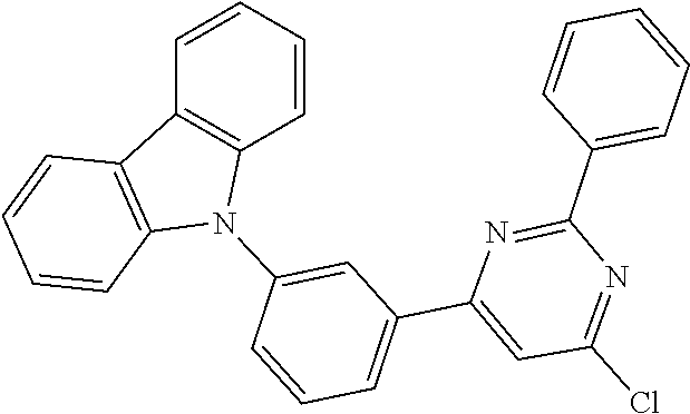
C1=CC=C(C2=NC(C3=CC=CC(N4C5=C(C=CC=C5)C5=C4C=CC=C5)=C3)=CC(Cl)=N2)C=C1
